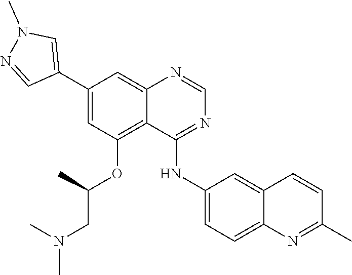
C1=NC2=CC(C3=CN(C)N=C3)=CC(OC(C)CN(C)C)=C2C(NC2=CC=C3C(=C2)C=CC(C)=N3)=N1
